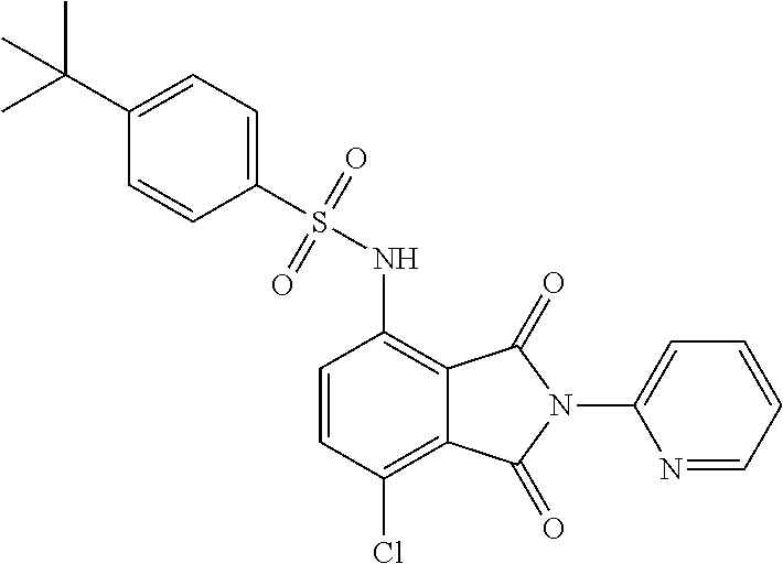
C1=CC(Cl)=C2C(=C1NS(=O)(=O)C1=CC=C(C(C)(C)C)C=C1)C(=O)N(C1=CC=CC=N1)C2=O
